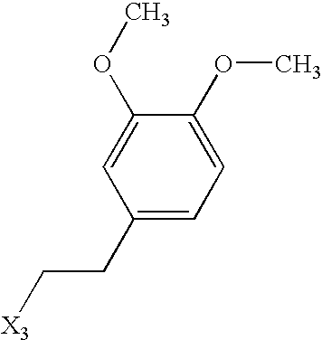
C1=C(OC)C(OC)=CC=C1CC[X3]
